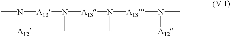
CN([A13]N(C)[A13]N([A13]N([A12])C)C)[A12]
